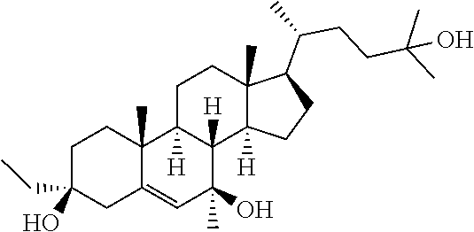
C1(O)(C)C=C2CC(CC)(O)CCC2(C)C2([H])C1([H])C1([H])C(C)(CC2)C(C(CCC(C)(O)C)C)CC1
